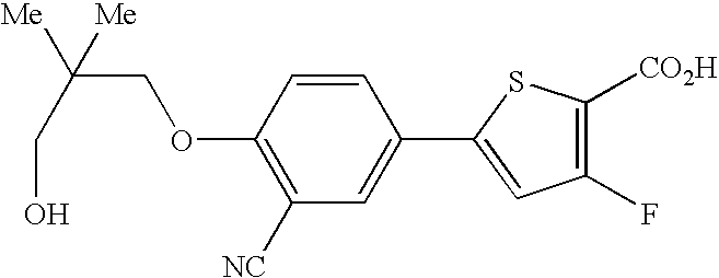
C1(OCC([Me])(CO)[Me])=C([NC])C=C(C2=CC(F)=C([CO2H])S2)C=C1
